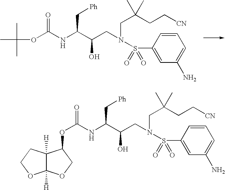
O(C(NC(C(CN(CC(CC[CN])(C)C)S(C1=CC(N)=CC=C1)(=O)=O)O)C[Ph])=O)C(C)(C)C.O(C(NC(C(CN(CC(CC[CN])(C)C)S(C1=CC(N)=CC=C1)(=O)=O)O)C[Ph])=O)C1C2([H])C([H])(OCC2)OC1
